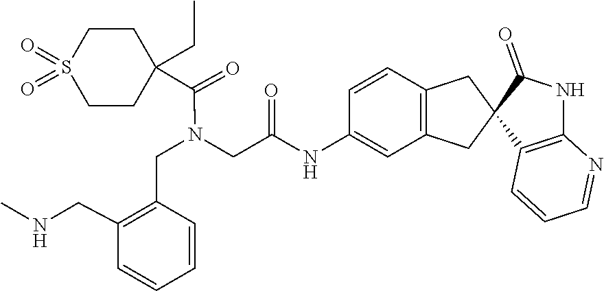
O=S1(=O)CCC(C(=O)N(CC(NC2=CC3=C(C=C2)CC2(C(=O)NC4=C2C=CC=N4)C3)=O)CC2=C(CNC)C=CC=C2)(CC)CC1
